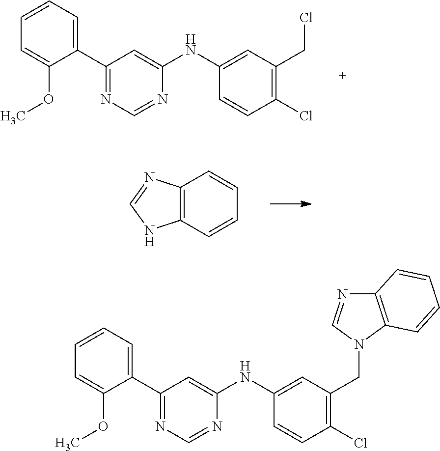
C1=CC=C(C2=NC=NC(NC3=CC(CCl)=C(Cl)C=C3)=C2)C(OC)=C1.C12=C(C=CC=C1)NC=N2.C1=CC=C(C2=NC=NC(NC3=CC(CN4C5=C(N=C4)C=CC=C5)=C(Cl)C=C3)=C2)C(OC)=C1
